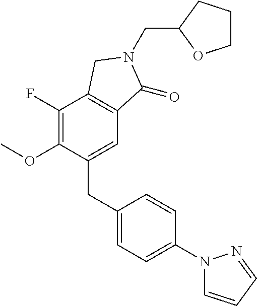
C1(F)=C(OC)C(CC2=CC=C(N3C=CC=N3)C=C2)=CC2=C1CN(CC1CCCO1)C2=O
